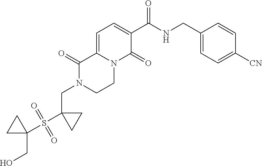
C1(C(NCC2=CC=C([CN])C=C2)=O)=CC=C2N(C1=O)CCN(CC1(S(C3(CO)CC3)(=O)=O)CC1)C2=O
